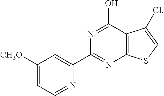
C12=C(C(O)=NC(C3=CC([CH3O])=CC=N3)=N1)C(Cl)=CS2
